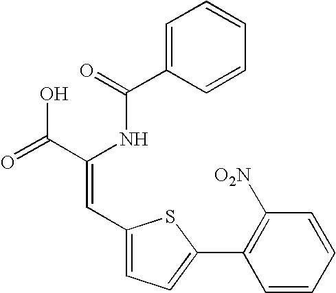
C1=C(C(=O)NC(C(=O)O)=CC2=CC=C(C3=C([O2N])C=CC=C3)S2)C=CC=C1
